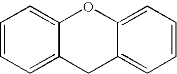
C1=CC=C2C(=C1)OC1=CC=CC=C1C2
